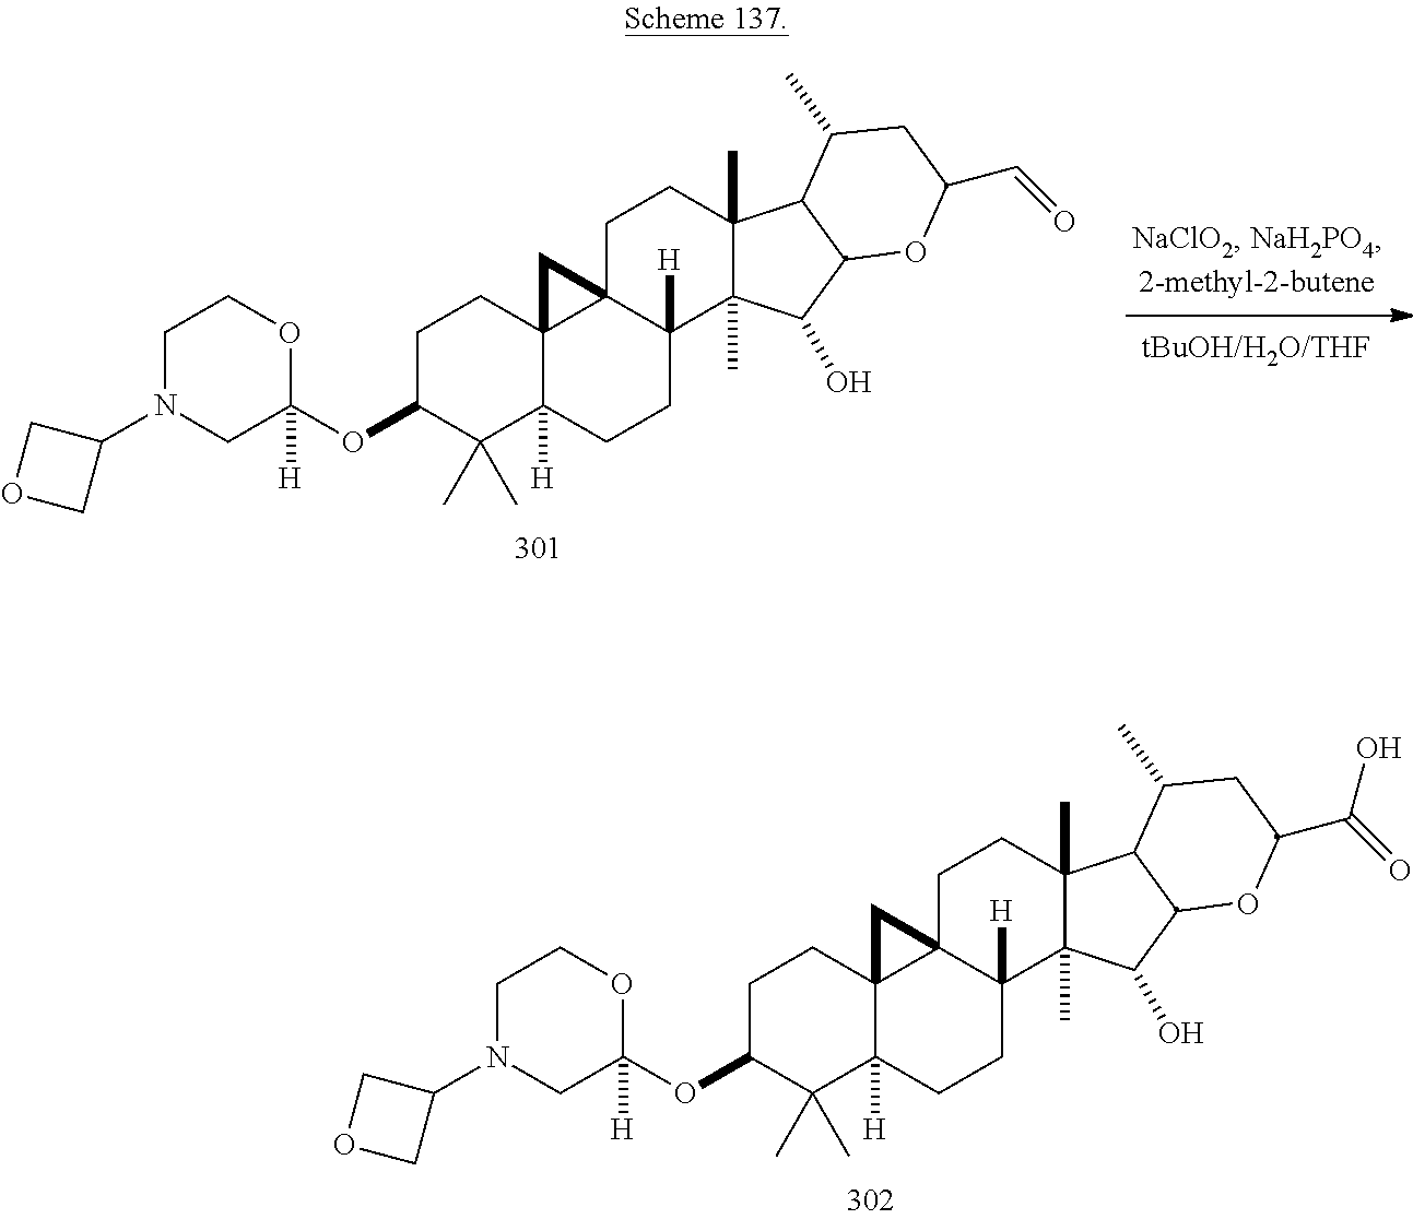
C1CC23C([H])(C(C)(C)C1OC1([H])CN(C4COC4)CCO1)CCC1([H])C2(CCC2(C)C1(C)C(O)C1C2C(C)CC(C=O)O1)C3.C1CC23C([H])(C(C)(C)C1OC1([H])CN(C4COC4)CCO1)CCC1([H])C2(CCC2(C)C1(C)C(O)C1C2C(C)CC(C(=O)O)O1)C3
